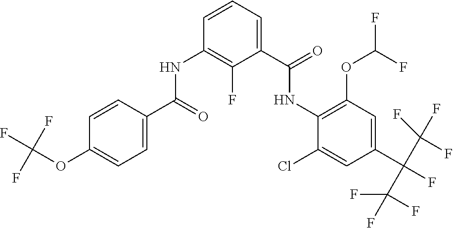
N(C1=C(OC(F)F)C=C(C(F)(C(F)(F)F)C(F)(F)F)C=C1Cl)C(C1=CC=CC(NC(C2=CC=C(OC(F)(F)F)C=C2)=O)=C1F)=O
